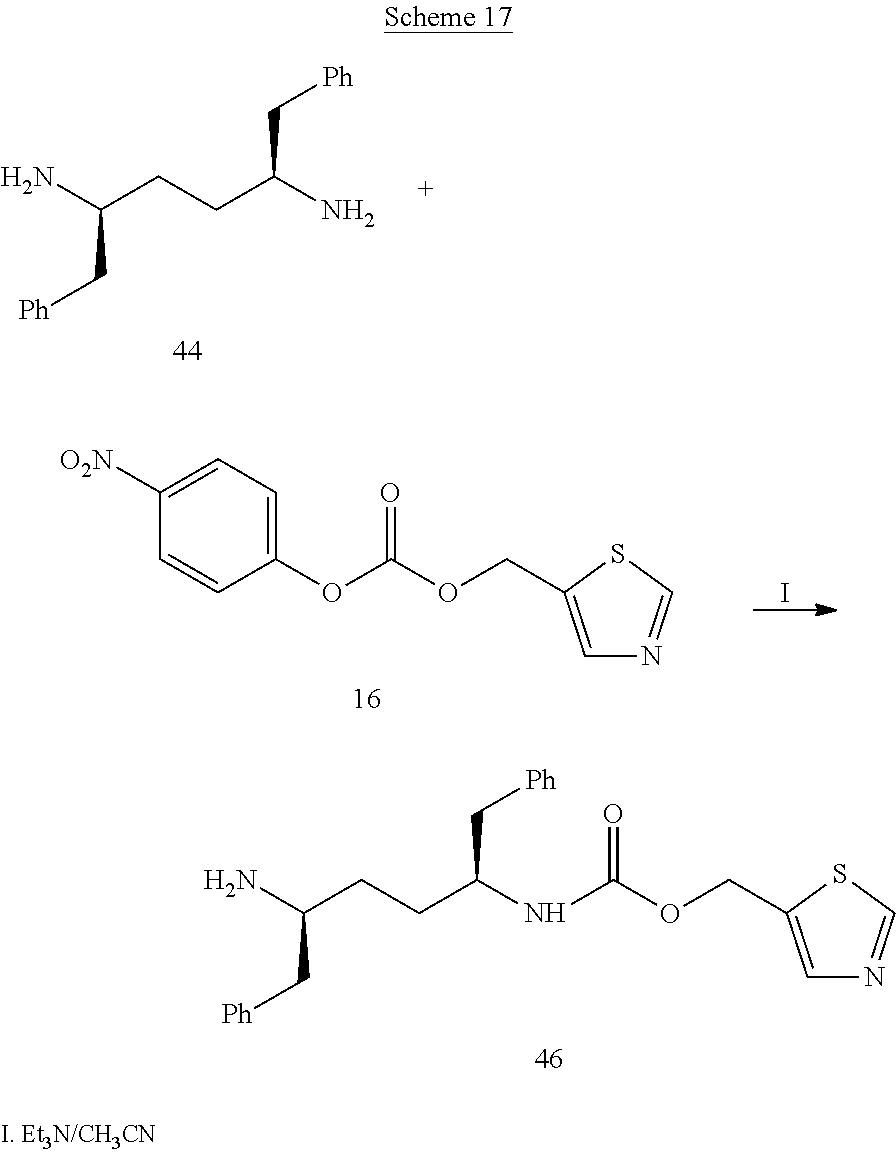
C(C(N)CCC(N)C[Ph])[Ph].C1(OC(OCC2=CN=CS2)=O)=CC=C([O2N])C=C1.I.N(C(OCC1=CN=CS1)=O)C(CCC(N)C[Ph])C[Ph]
